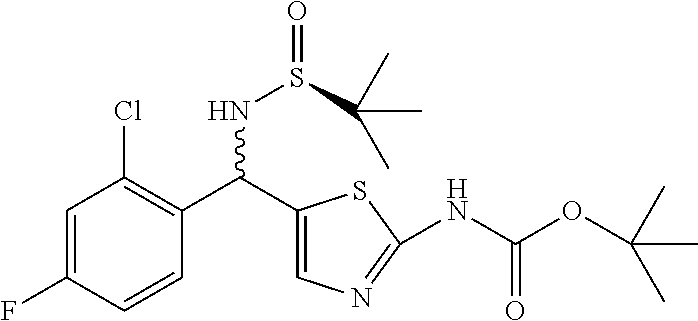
C1(C(C2=C(Cl)C=C(F)C=C2)NS(=O)C(C)(C)C)=CN=C(NC(=O)OC(C)(C)C)S1
